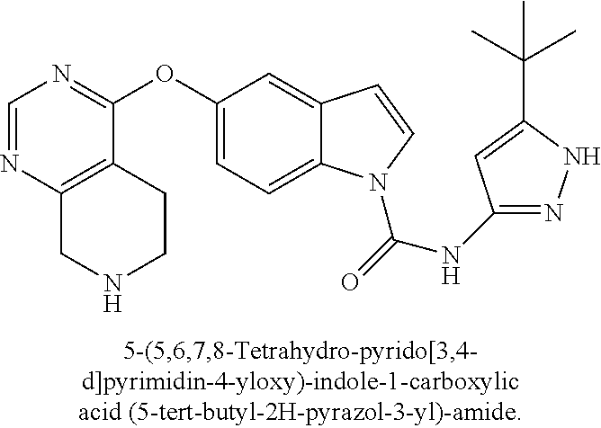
C1=NC2=C(C(OC3=CC=C4C(=C3)C=CN4C(=O)NC3=NNC(C(C)(C)C)=C3)=N1)CCNC2
